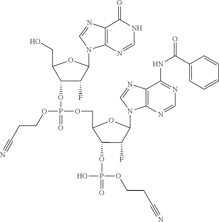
O(P(OCC1C(OP(OCCC#N)(O)=O)C(F)C(N2C=NC3=C2N=CN=C3NC(C2=CC=CC=C2)=O)O1)(=O)OC1C(CO)OC(N2C3=C(N=C2)C(=O)NC=N3)C1F)CCC#N
